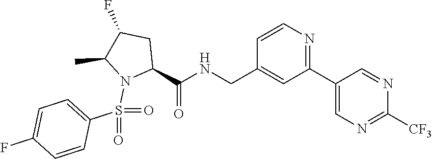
C1(C2=NC=CC(CNC(=O)C3CC(F)C(C)N3S(=O)(C3=CC=C(F)C=C3)=O)=C2)=CN=C([CF3])N=C1
